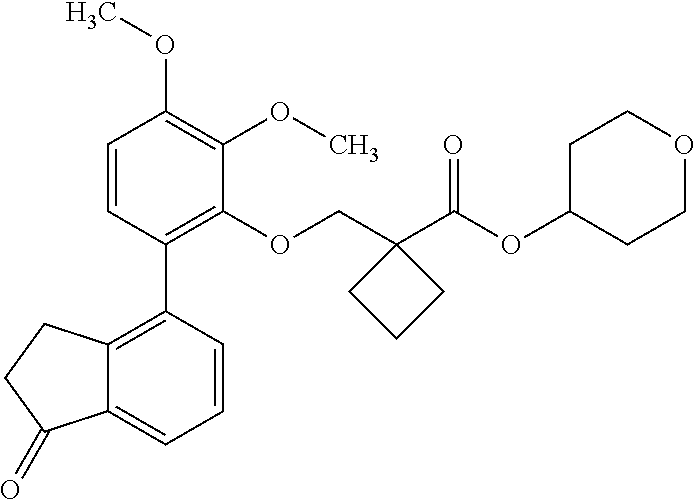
C1=CC(C2=C3C(=CC=C2)C(=O)CC3)=C(OCC2(C(OC3CCOCC3)=O)CCC2)C(OC)=C1OC
